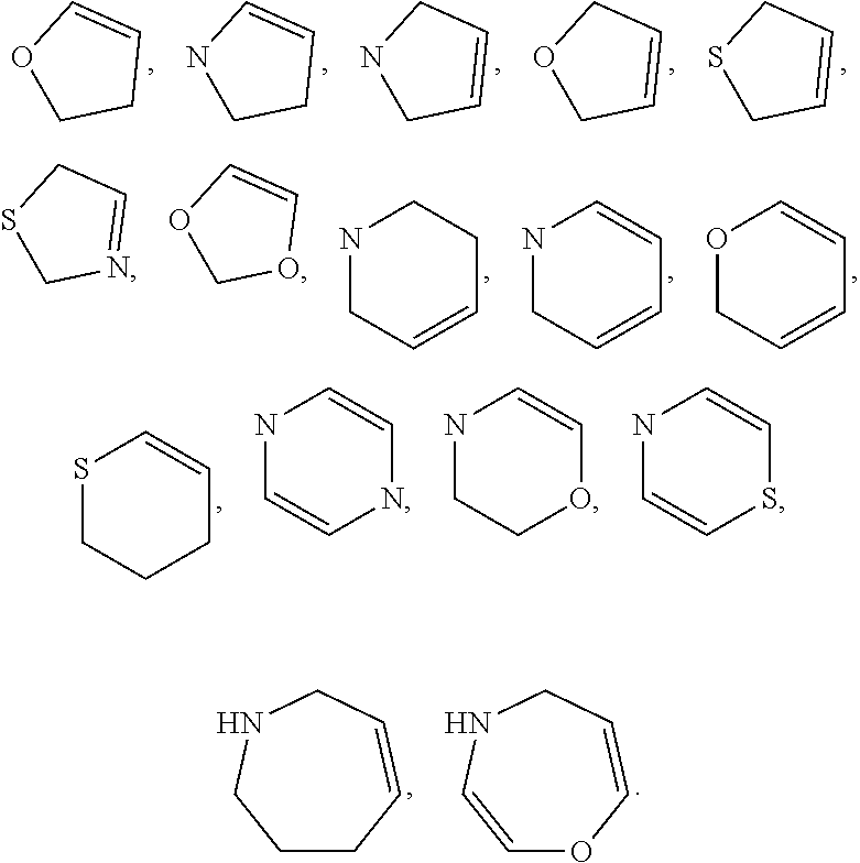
O1CCC=C1.N1CCC=C1.N1CC=CC1.O1CC=CC1.S1CC=CC1.S1CN=CC1.O1COC=C1.N1CC=CCC1.N1CC=CC=C1.O1CC=CC=C1.S1CCCC=C1.N1C=CNC=C1.N1CCOC=C1.N1C=CSC=C1.C1CC=CCNC1.C1=CNCC=CO1
